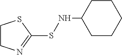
C1CN=C(SNC2CCCCC2)S1
